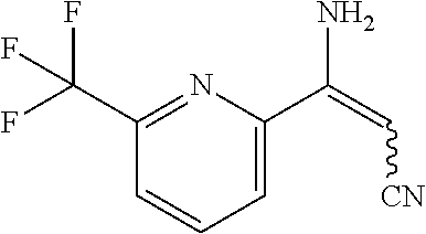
C1=C(C(=C[CN])N)N=C(C(F)(F)F)C=C1
